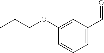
CC(COC1=CC(C=O)=CC=C1)C
